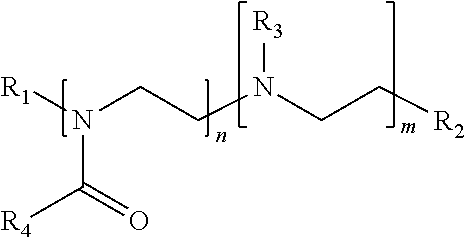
[R1]N(CCN(CC[R2])[R3])C(=O)[R4]
